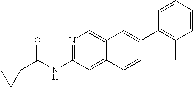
N1=C(NC(C2CC2)=O)C=C2C(=C1)C=C(C1=C(C)C=CC=C1)C=C2
